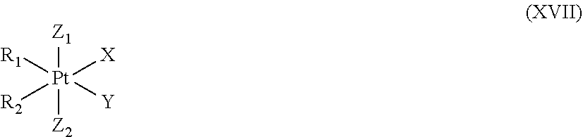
[Z1][Pt]([R1])([R2])([Z2])([X])[Y]
